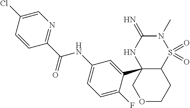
C12(C3=CC(NC(C4=NC=C(Cl)C=C4)=O)=CC=C3F)C(S(=O)(=O)N(C)C(=N)N1)CCOC2
